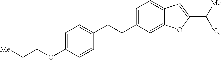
C1=C(OCC[Me])C=CC(CCC2=CC=C3C(=C2)OC(C([Me])[N3])=C3)=C1
